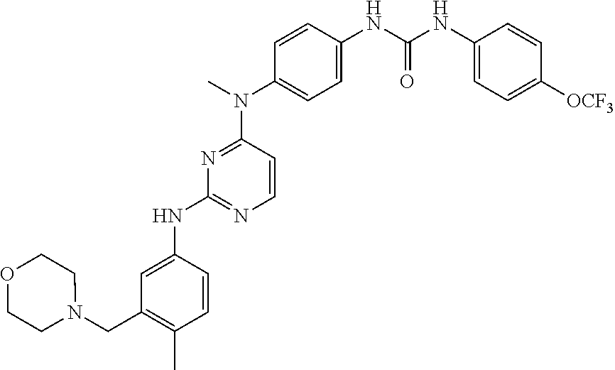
N(C1=NC=CC(N(C)C2=CC=C(NC(NC3=CC=C([OCF3])C=C3)=O)C=C2)=N1)C1=CC(CN2CCOCC2)=C(C)C=C1
